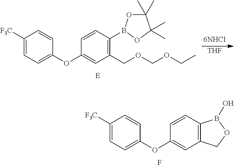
C1([F3C])=CC=C(OC2=CC(COCOCC)=C(B3OC(C)(C)C(C)(C)O3)C=C2)C=C1.[THF].C1([F3C])=CC=C(OC2=CC3=C(C=C2)B(O)OC3)C=C1.F
